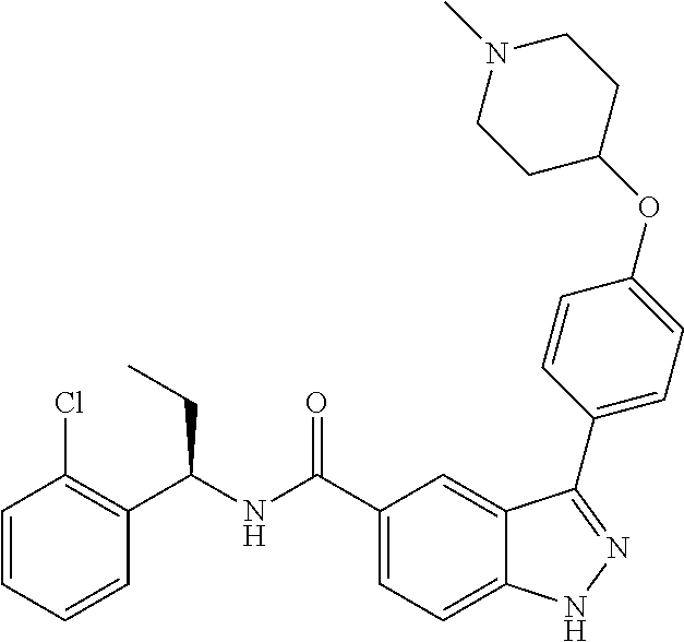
C1=CC=CC(C(NC(C2=CC=C3C(=C2)C(C2=CC=C(OC4CCN(C)CC4)C=C2)=NN3)=O)CC)=C1Cl
